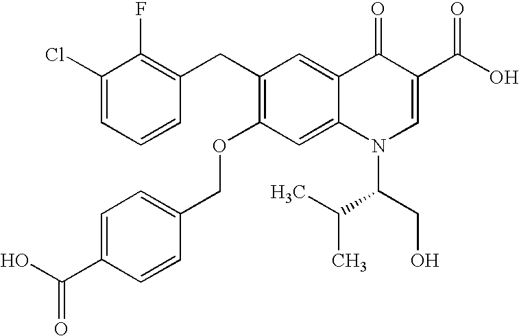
C1(Cl)=CC=CC(CC2=C(OCC3=CC=C(C(O)=O)C=C3)C=C3C(=C2)C(=O)C(C(O)=O)=CN3C(C(C)C)CO)=C1F
